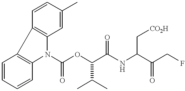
C1=CC=CC2=C1C1=C(N2C(OC(C(NC(C(CF)=O)C[CO2H])=O)C(C)C)=O)C=C(C)C=C1
